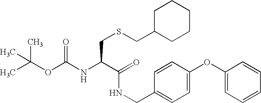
CC(OC(NC(C(=O)NCC1=CC=C(OC2=CC=CC=C2)C=C1)CSCC1CCCCC1)=O)(C)C
